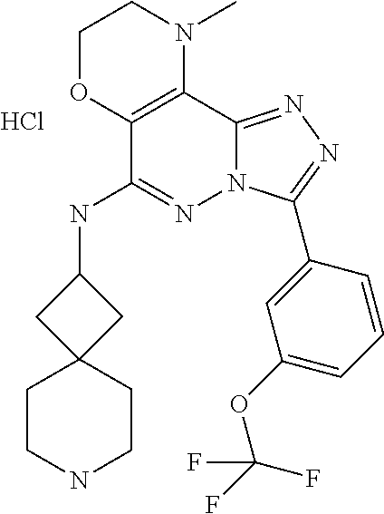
C1(NC2=NN3C(=NN=C3C3=CC(OC(F)(F)F)=CC=C3)C3=C2OCCN3C)CC2(C1)CCNCC2.Cl
